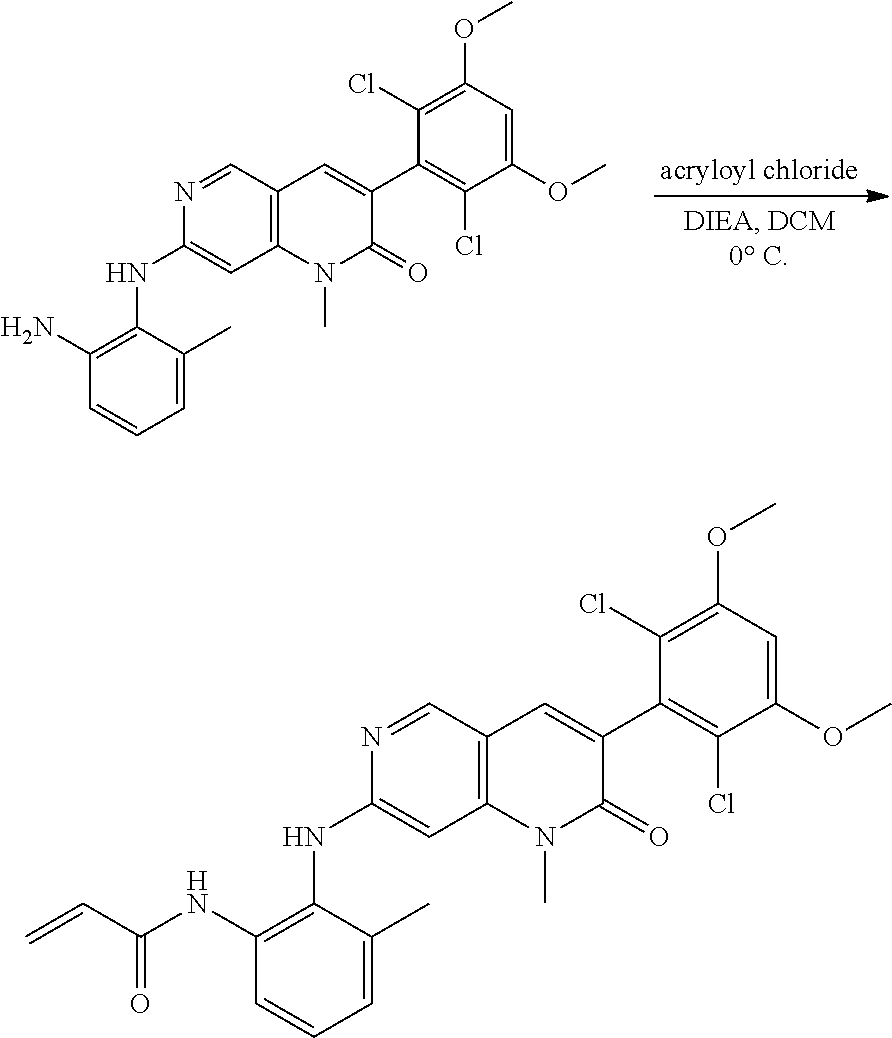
C1(N)=C(NC2=CC3=C(C=N2)C=C(C2=C(Cl)C(OC)=CC(OC)=C2Cl)C(=O)N3C)C(C)=CC=C1.C1(NC(C=C)=O)=C(NC2=CC3=C(C=N2)C=C(C2=C(Cl)C(OC)=CC(OC)=C2Cl)C(=O)N3C)C(C)=CC=C1
